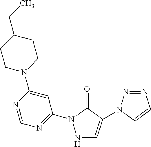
N1C=C(N2N=NC=C2)C(=O)N1C1=NC=NC(N2CCC(CC)CC2)=C1
